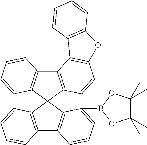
C12=C(C3(C4=C1C=CC=C4B1OC(C)(C)C(C)(C)O1)C1=C(C4=C3C=CC=C4)C3=C(C=C1)OC1=C3C=CC=C1)C=CC=C2
